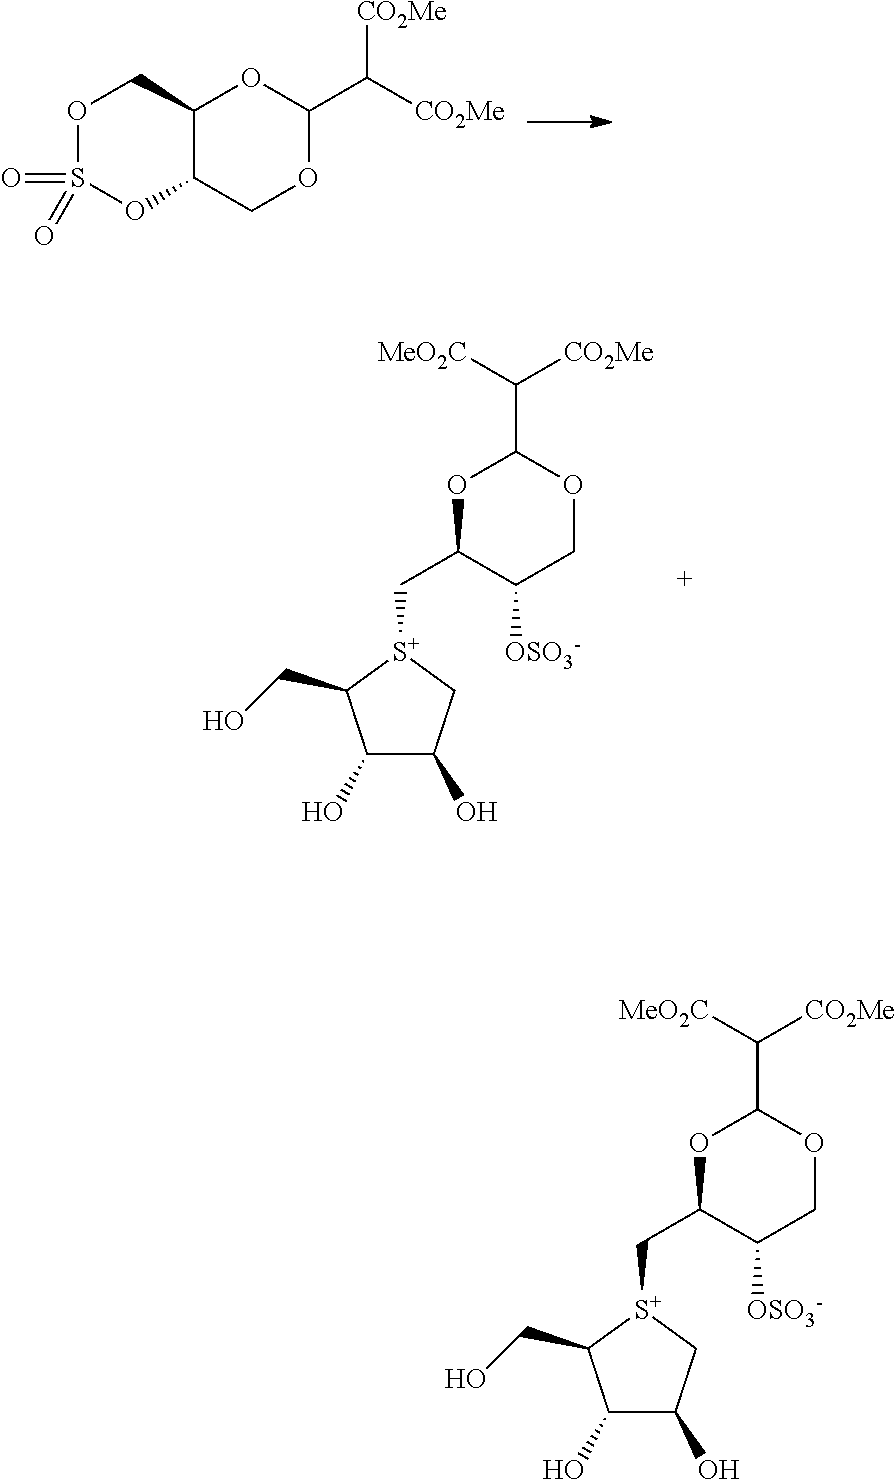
O1S(=O)(=O)OC2C(C1)OC(C([CO2Me])[CO2Me])OC2.C1(O)C(O)C[S+](CC2C([OSO3-])COC(C([MeO2C])[CO2Me])O2)C1CO.C1(O)C(O)C[S+](CC2C([OSO3-])COC(C([MeO2C])[CO2Me])O2)C1CO
